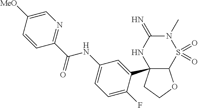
C12C(C3=CC(NC(C4=NC=C([MeO])C=C4)=O)=CC=C3F)(CCO1)NC(=N)N(C)S2(=O)=O
